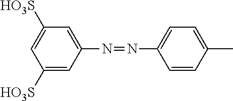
C1([HO3S])=CC(N=NC2=CC=C(C)C=C2)=CC([HO3S])=C1
